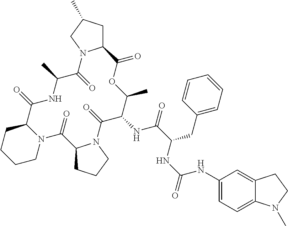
C12CC(C)CN1C(=O)C(C)NC(=O)C1CCCCN1C(=O)C1CCCN1C(=O)C(NC(=O)C(CC1=CC=CC=C1)NC(=O)NC1=CC=C3C(=C1)CCN3C)C(C)OC2=O
